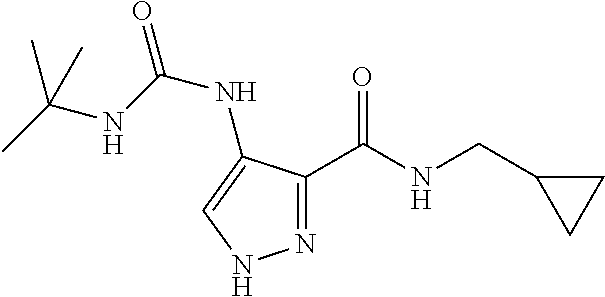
N1=C(C(NCC2CC2)=O)C(NC(=O)NC(C)(C)C)=CN1
